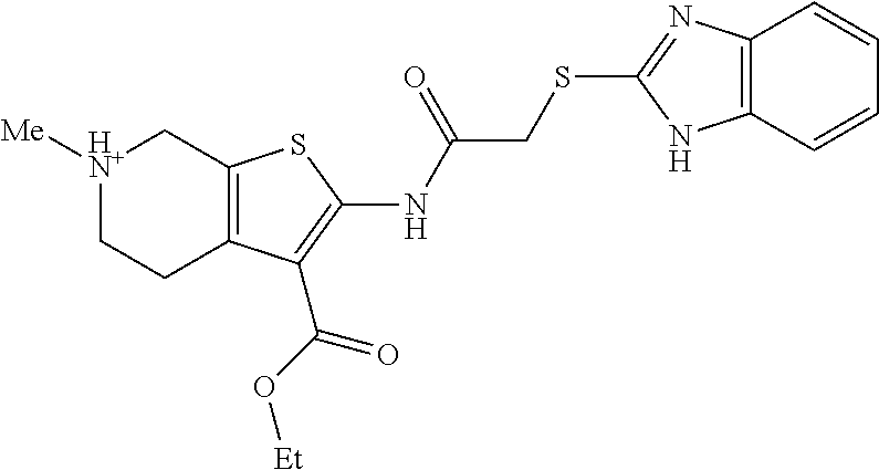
[HN+]1([Me])CCC2=C(C1)SC(NC(CSC1=NC3=C(N1)C=CC=C3)=O)=C2C(=O)O[Et]
